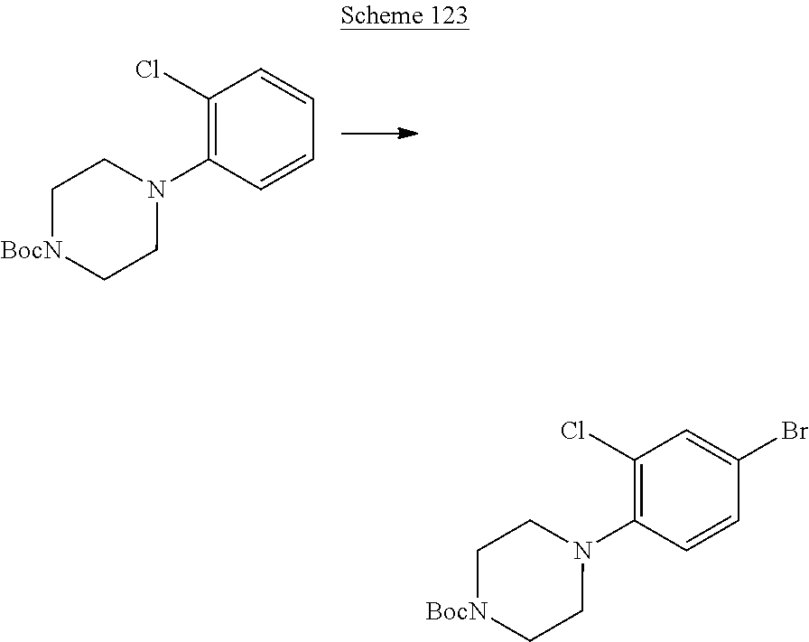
C1(Cl)=C(N2CC[BocN]CC2)C=CC=C1.C1(Cl)=C(N2CC[BocN]CC2)C=CC(Br)=C1
